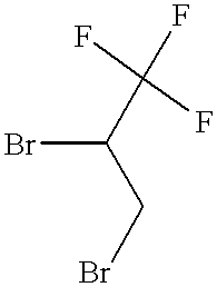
FC(F)(F)C(Br)CBr
